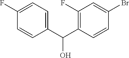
C1=C(C(C2=C(F)C=C(Br)C=C2)O)C=CC(F)=C1
